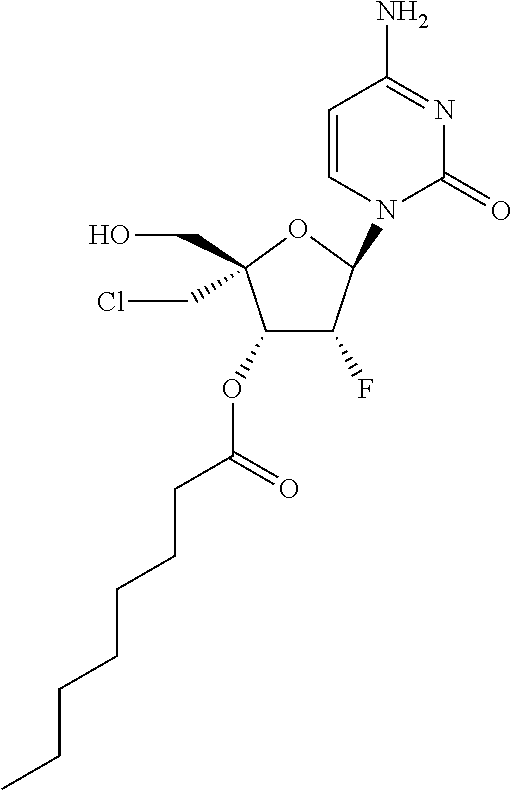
C1(OC(CCCCCCC)=O)C(F)C(N2C=CC(N)=NC2=O)OC1(CCl)CO
